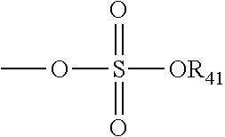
COS(=O)([OR41])=O
